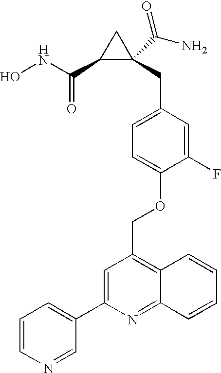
C1(C(NO)=O)C(CC2=CC=C(OCC3=C4C(=NC(C5=CC=CN=C5)=C3)C=CC=C4)C(F)=C2)(C(N)=O)C1
